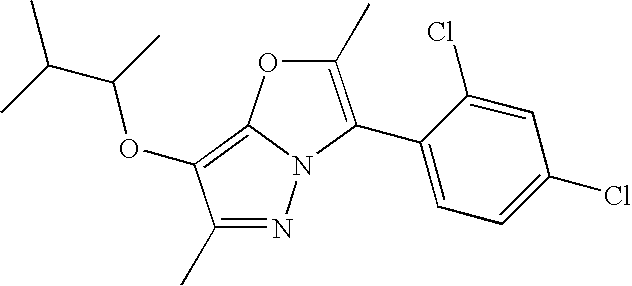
N1=C(C)C(OC(C(C)C)C)=C2N1C(C1=CC=C(Cl)C=C1Cl)=C(C)O2
